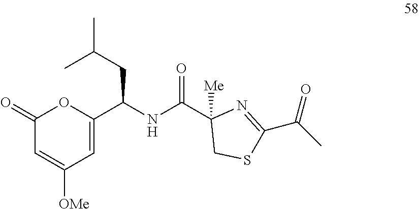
C1(=O)C=C([OMe])C=C(C(NC(C2([Me])CSC(C(C)=O)=N2)=O)CC(C)C)O1
